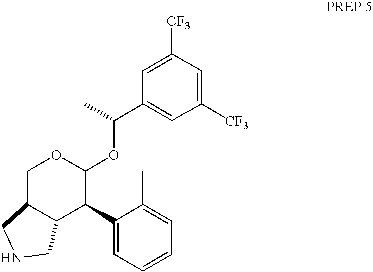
C(C1=CC([CF3])=CC([CF3])=C1)(C)OC1OCC2C(C1C1=CC=CC=C1C)CNC2
